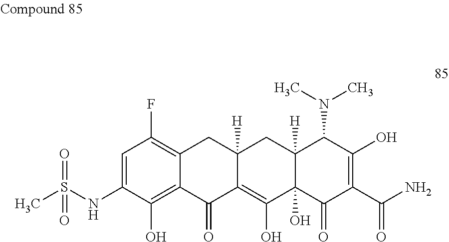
S(NC1=CC(F)=C2C(=C1O)C(=O)C1=C(O)C3(O)C([H])(CC1([H])C2)C(N(C)C)C(O)=C(C(N)=O)C3=O)(=O)(C)=O
